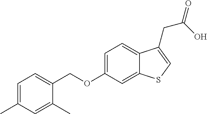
C(OC1=CC=C2C(=C1)SC=C2CC(O)=O)C1=CC=C(C)C=C1C
